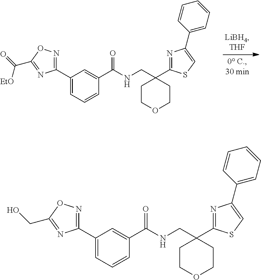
C1(C2=NOC(C(=O)[EtO])=N2)=CC=CC(C(=O)NCC2(C3=NC(C4=CC=CC=C4)=CS3)CCOCC2)=C1.C1(C2=NOC(CO)=N2)=CC=CC(C(=O)NCC2(C3=NC(C4=CC=CC=C4)=CS3)CCOCC2)=C1
